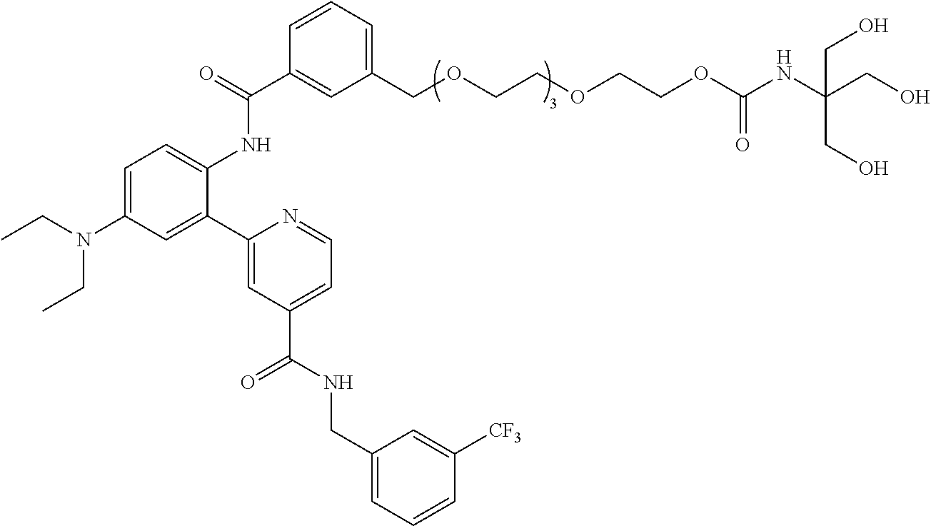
C1=C(N(CC)CC)C=C(C2=CC(C(NCC3=CC=CC([CF3])=C3)=O)=CC=N2)C(NC(C2=CC(COCCOCCOC(NC(CO)(CO)CO)=O)=CC=C2)=O)=C1
